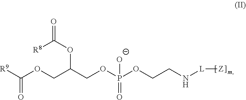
[R9]C(OCC(COP(OCCN[L][Z])([O-])=O)OC([R8])=O)=O
